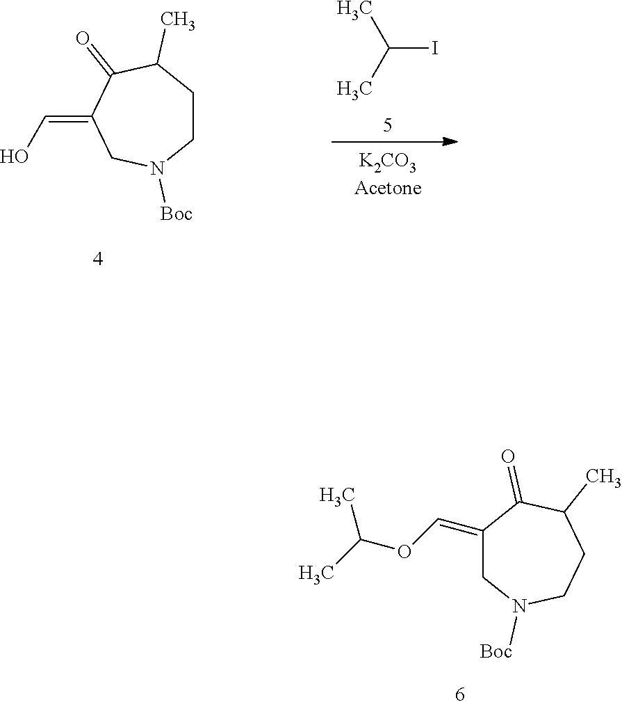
C1(=COC(C)C)CN([Boc])CCC(C)C1=O.C1CC(C)C(=O)C(=CO)CN1[Boc].CC(C)I
